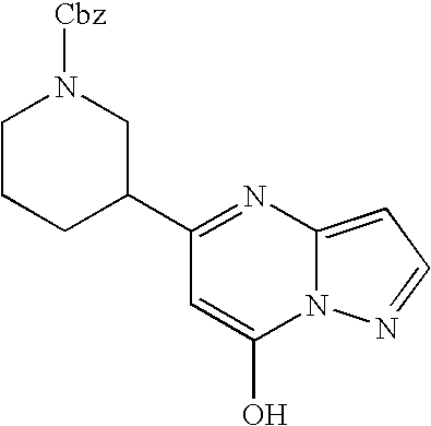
C1(C2=NC3=CC=NN3C(O)=C2)CCCN([Cbz])C1
